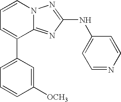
C1=C(C2=CC=CN3C2=NC(NC2=CC=NC=C2)=N3)C=C([OCH3])C=C1
